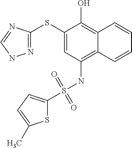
N1=C(SC2=CC(NS(=O)(=O)C3=CC=C(C)S3)=C3C(=C2O)C=CC=C3)N=CN1
